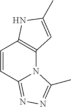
C12=C(NC(C)=C1)C=CC1=NN=C(C)N21
